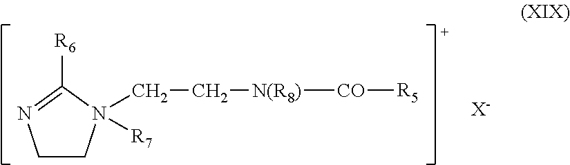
[X-].C1CN([R7])(CC[N(R8)][CO][R5])C([R6])=N1
